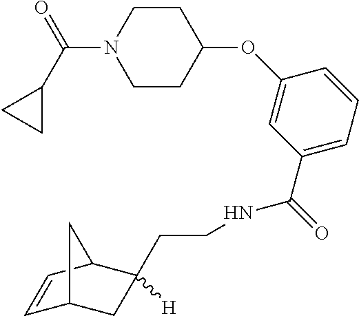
C1CN(C(C2CC2)=O)CCC1OC1=CC(C(=O)NCCC2([H])CC3C=CC2C3)=CC=C1
